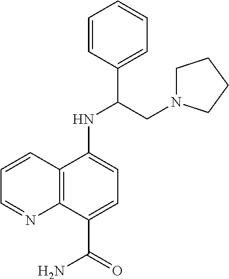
C1=CC(C(NC2=CC=C(C(=O)N)C3=C2C=CC=N3)CN2CCCC2)=CC=C1
